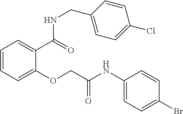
C1=CC=C(OCC(NC2=CC=C(Br)C=C2)=O)C(C(=O)NCC2=CC=C(Cl)C=C2)=C1
